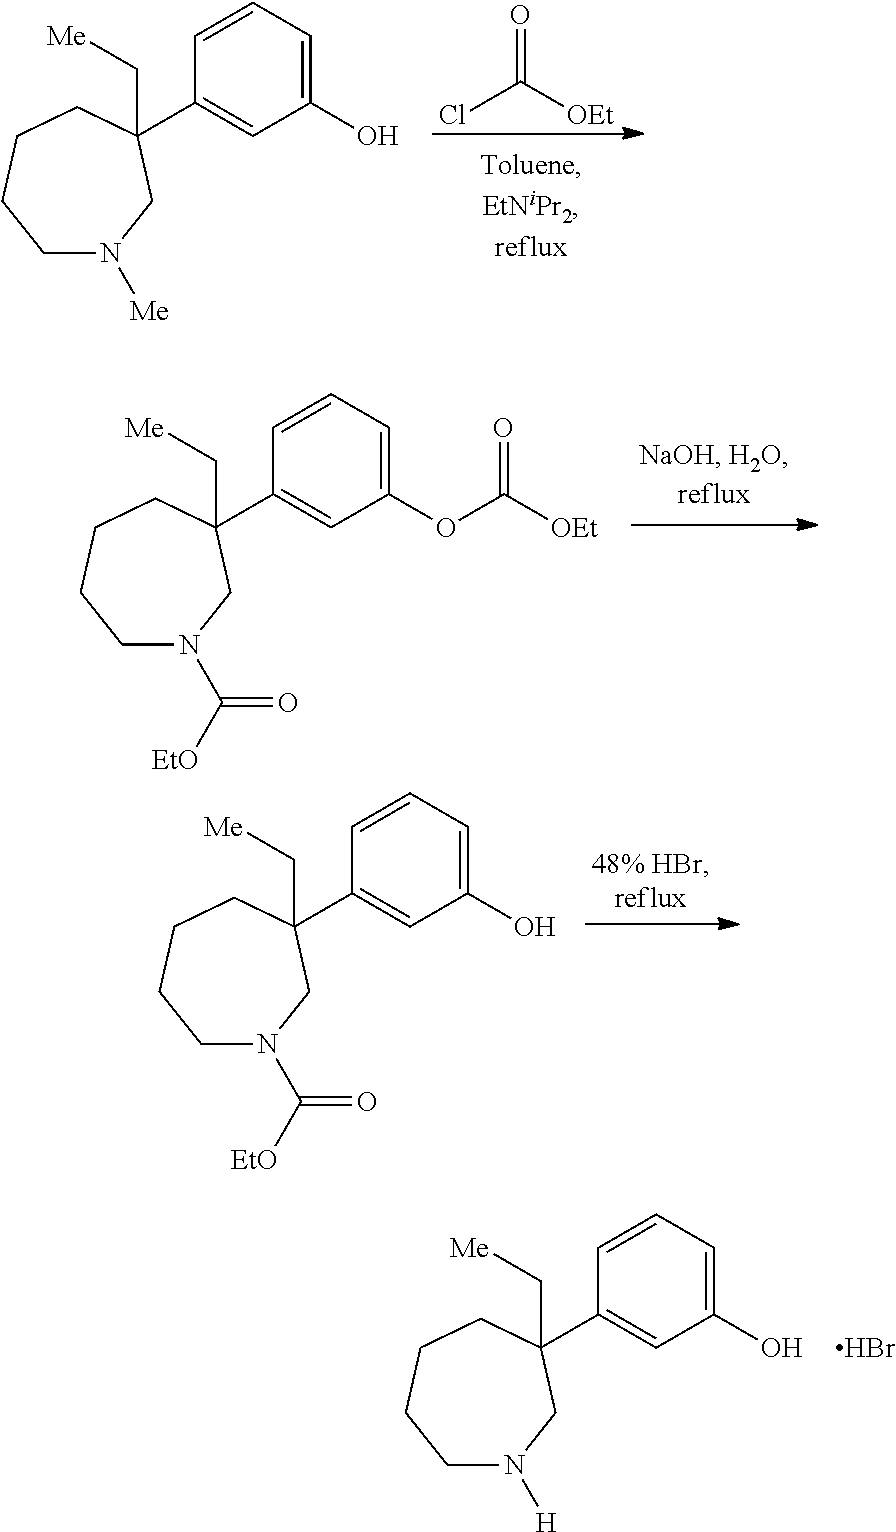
ClC([OEt])=O.C1N([Me])CC(C2=CC(O)=CC=C2)(C[Me])CCC1.C1N(C([EtO])=O)CC(C2=CC(OC([OEt])=O)=CC=C2)(C[Me])CCC1.C1N(C([EtO])=O)CC(C2=CC(O)=CC=C2)(C[Me])CCC1.C1N([H])CC(C2=CC(O)=CC=C2)(C[Me])CCC1.Br
